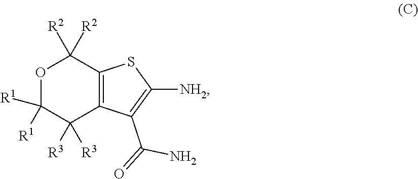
O1C([R1])([R1])C([R3])([R3])C2=C(C1([R2])[R2])SC([NH2])=C2C(=O)N
